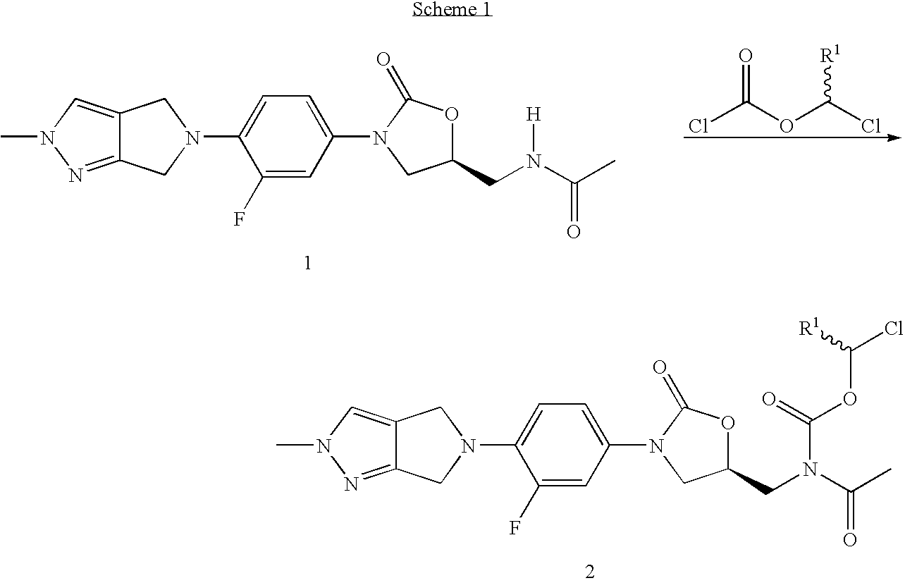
C12=NN(C)C=C1CN(C1=CC=C(N3CC(CN(C(C)=O)[H])OC3=O)C=C1F)C2.ClC(OC(Cl)[R1])=O.C12=NN(C)C=C1CN(C1=CC=C(N3CC(CN(C(C)=O)C(=O)OC(Cl)[R1])OC3=O)C=C1F)C2
